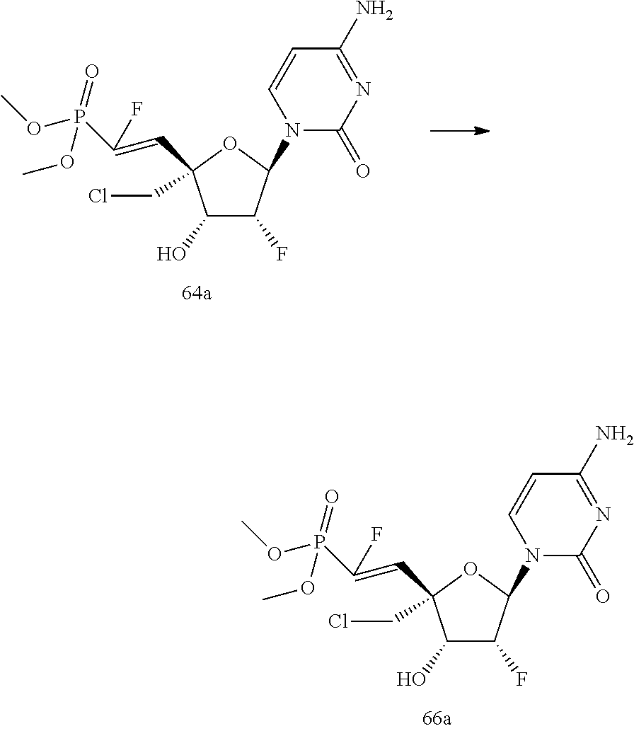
C1(O)C(F)C(N2C(=O)N=C(N)C=C2)OC1(C=C(P(=O)(OC)OC)F)CCl.C1(O)C(F)C(N2C(=O)N=C(N)C=C2)OC1(C=C(P(=O)(OC)OC)F)CCl
